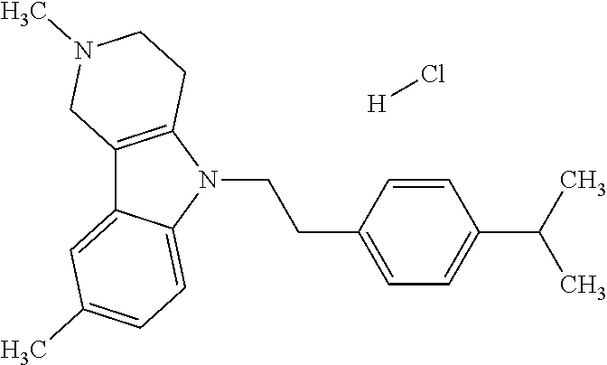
C12=C(N(CCC3=CC=C(C(C)C)C=C3)C3=CC=C(C)C=C13)CCN(C)C2.[H]Cl
